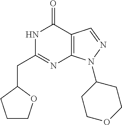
N1C(CC2OCCC2)=NC2=C(C1=O)C=NN2C1CCOCC1
